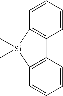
C1=CC=CC2=C1[Si](C)(C)C1=C2C=CC=C1
